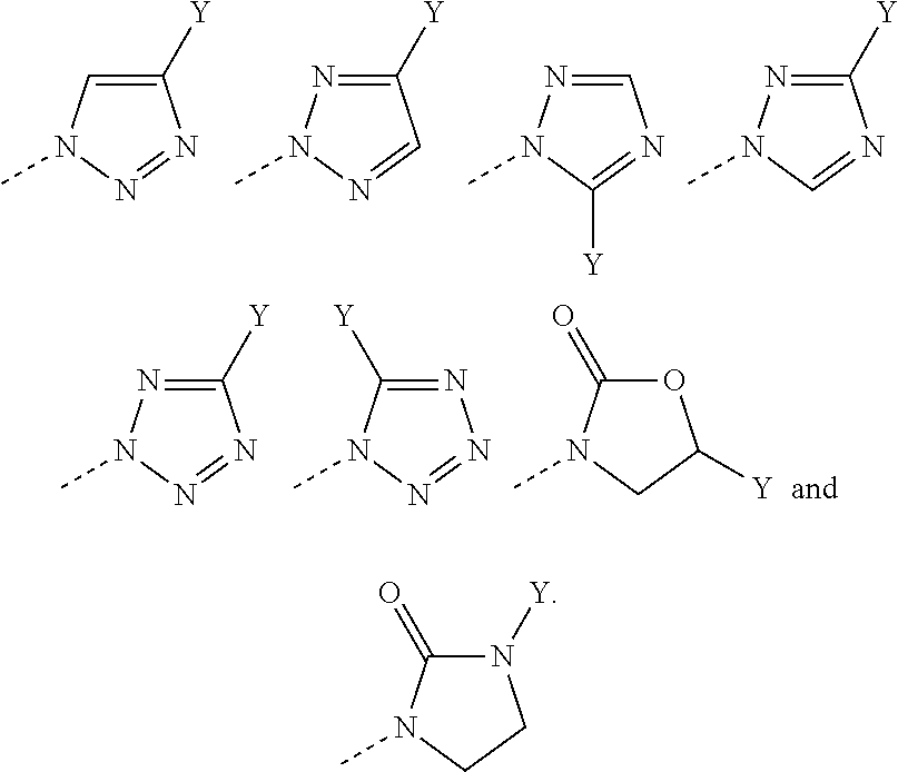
C1([Y])=CN(C)N=N1.C1([Y])=NN(C)N=C1.C1=NN(C)C([Y])=N1.C1([Y])=NN(C)C=N1.C1([Y])=NN(C)N=N1.N1=C([Y])N(C)N=N1.O1C(=O)N(C)CC1[Y].N1([Y])C(=O)N(C)CC1
